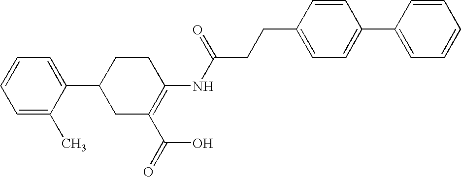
C1=C(C)C(C2CC(C(=O)O)=C(NC(CCC3=CC=C(C4=CC=CC=C4)C=C3)=O)CC2)=CC=C1
